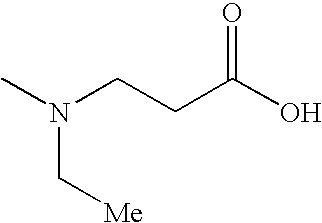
CN(CCC(O)=O)C[Me]
